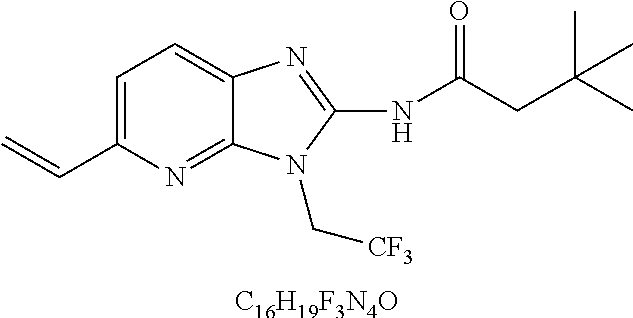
[C16H19F3N4O].C1=C(C=C)N=C2C(=C1)N=C(NC(CC(C)(C)C)=O)N2C[CF3]
